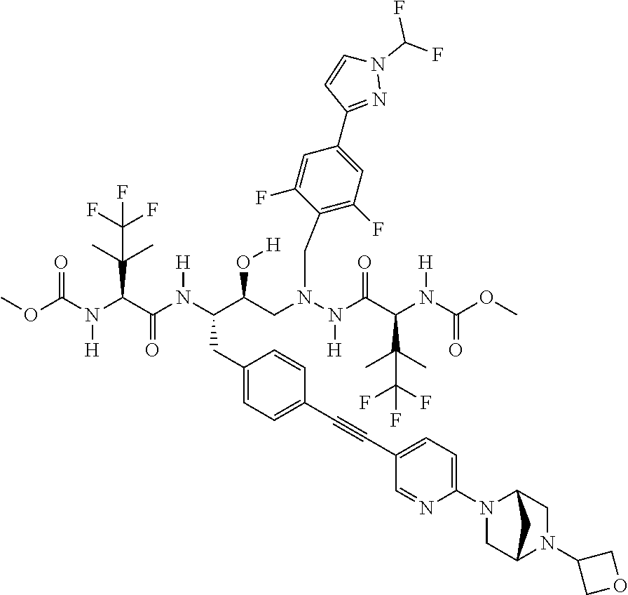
COC(N(C(C(N(C(C(CN(N(C(C(N(C(OC)=O)[H])C(C)(C)C(F)(F)F)=O)[H])CC1=C(F)C=C(C2=NN(C(F)F)C=C2)C=C1F)O[H])CC1=CC=C(C#CC2=CC=C(N3CC4N(C5COC5)CC3C4)N=C2)C=C1)[H])=O)C(C)(C)C(F)(F)F)[H])=O
